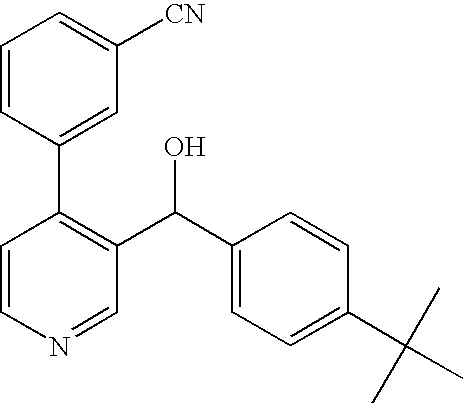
C1=CN=CC(C(C2=CC=C(C(C)(C)C)C=C2)O)=C1C1=CC([CN])=CC=C1
